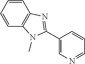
C1=CC=CC2=C1N=C(C1=CN=CC=C1)N2C
